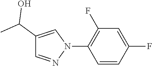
C1(F)=C(N2C=C(C(C)O)C=N2)C=CC(F)=C1
